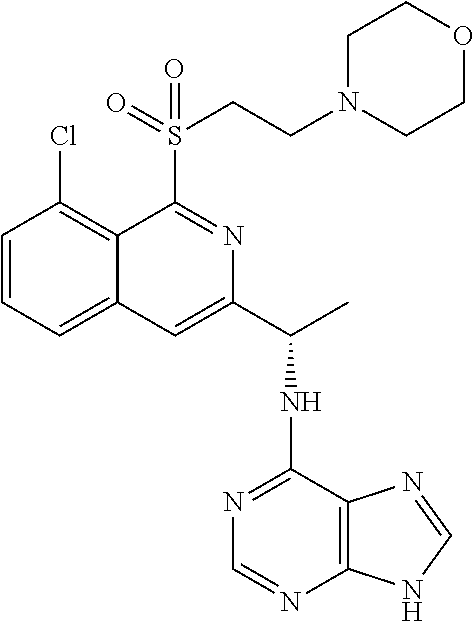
C1=CC=C2C(=C1Cl)C(S(CCN1CCOCC1)(=O)=O)=NC(C(NC1=NC=NC3=C1N=CN3)C)=C2
